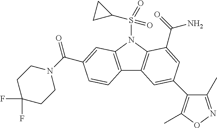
C12=C(N(S(C3CC3)(=O)=O)C3=C1C=C(C1=C(C)ON=C1C)C=C3C(=O)N)C=C(C(=O)N1CCC(F)(F)CC1)C=C2
